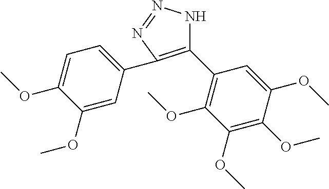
C1(C2=C(OC)C(OC)=C(OC)C(OC)=C2)=C(C2=CC=C(OC)C(OC)=C2)N=NN1
